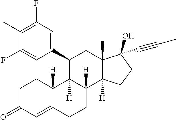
C1C(=O)C=C2C([H])(C1)C1([H])C([H])(CC2)C2([H])C(C)(CC1C1=CC(F)=C(C)C(F)=C1)C(O)(C#CC)CC2
